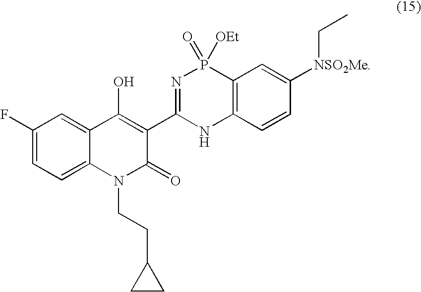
C1=C(F)C=C2C(=C1)N(CCC1CC1)C(=O)C(C1=NP(=O)([OEt])C3=C(N1)C=CC([NSO2Me]CC)=C3)=C2O
